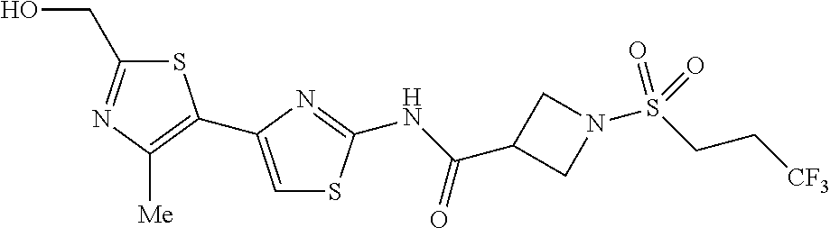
N(C(C1CN(S(CC[CF3])(=O)=O)C1)=O)C1=NC(C2=C([Me])N=C(CO)S2)=CS1
